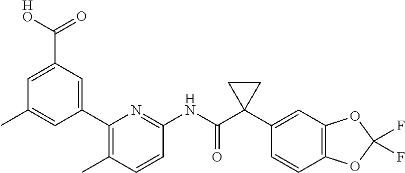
C1(C2=CC(C([HO])=O)=CC(C)=C2)=C(C)C=CC(NC(C2(C3=CC4=C(C=C3)OC(F)(F)O4)CC2)=O)=N1
